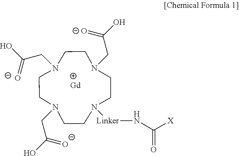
N1(CC(O)=[O-])CCN(CC(O)=[O-])CCN(CC(O)=[O-])CCN([Linker]NC(=O)[X])CC1.[Gd]
